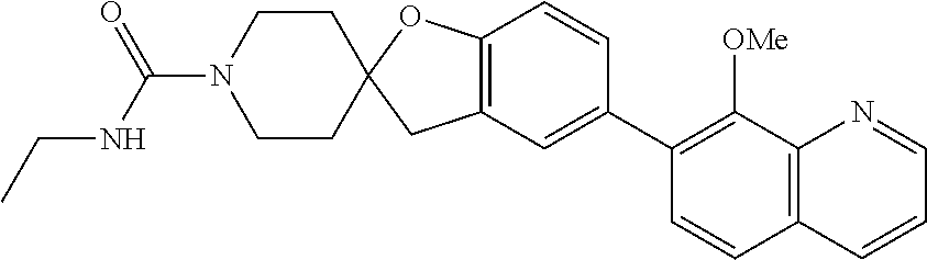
C12=C(C=C(C3=C([OMe])C4=C(C=C3)C=CC=N4)C=C1)CC1(O2)CCN(C(NCC)=O)CC1
